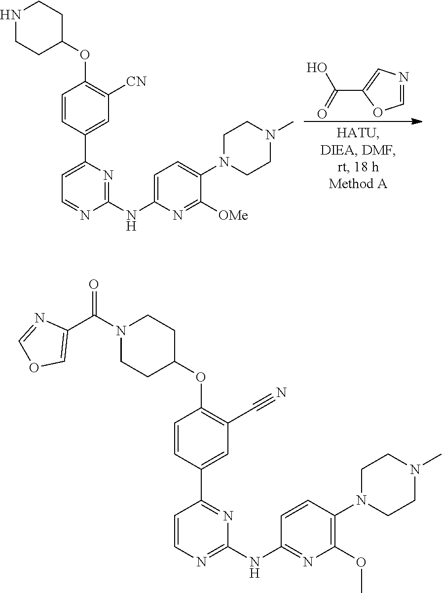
C1=NC=C(C(O)=O)O1.C1=C(C2=CC([CN])=C(OC3CCNCC3)C=C2)N=C(NC2=CC=C(N3CCN(C)CC3)C([OMe])=N2)N=C1.C1=CN=C(NC2=NC(OC)=C(N3CCN(C)CC3)C=C2)N=C1C1=CC(C#N)=C(OC2CCN(C(C3=COC=N3)=O)CC2)C=C1
